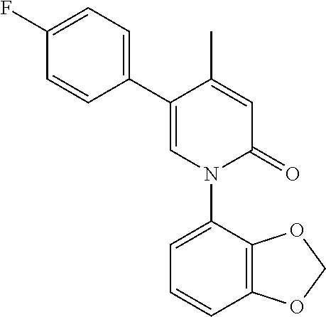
C1=C(C)C(C2=CC=C(F)C=C2)=CN(C2=CC=CC3=C2OCO3)C1=O
